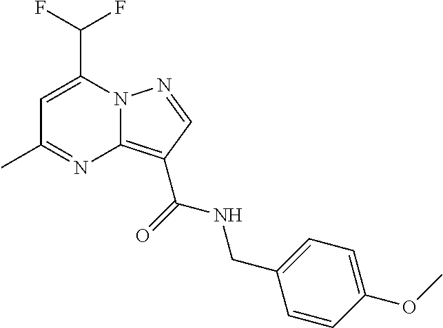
C1=C(C(F)F)N2C(=C(C(=O)NCC3=CC=C(OC)C=C3)C=N2)N=C1C
